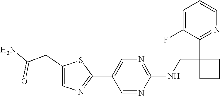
C1=C(F)C(C2(CNC3=NC=C(C4=NC=C(CC(N)=O)S4)C=N3)CCC2)=NC=C1
